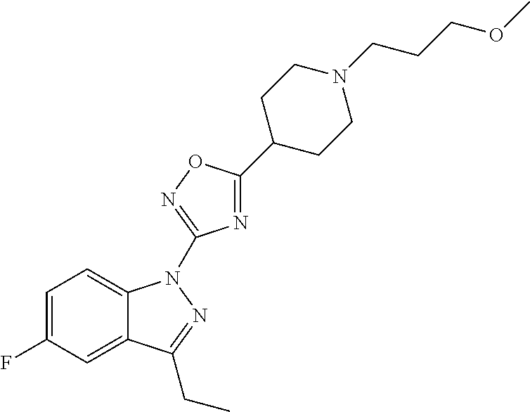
C1=C(F)C=C2C(=C1)N(C1=NOC(C3CCN(CCCOC)CC3)=N1)N=C2CC
